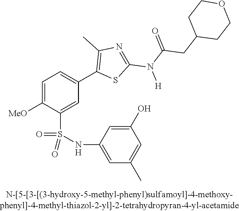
C1=C([OMe])C(S(NC2=CC(C)=CC(O)=C2)(=O)=O)=CC(C2=C(C)N=C(N(C(CC3CCOCC3)=O)[H])S2)=C1
